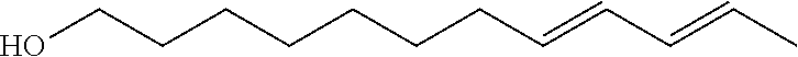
C(CCCCCCCO)=CC=CC
